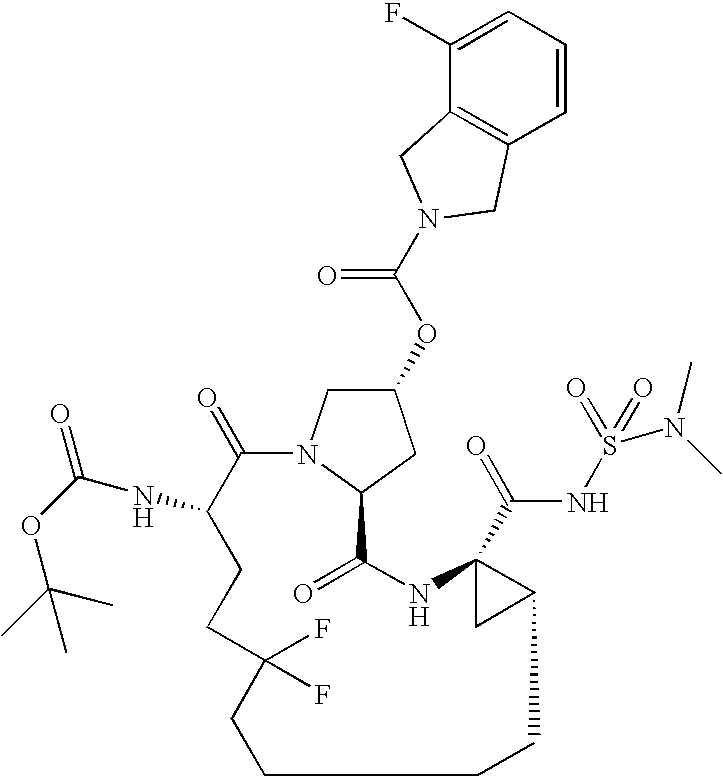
C1(=O)C(NC(=O)OC(C)(C)C)CCC(F)(F)CCCCC2C(C(=O)NS(=O)(=O)N(C)C)(NC(=O)C3N1CC(OC(N1CC4=C(C=CC=C4F)C1)=O)C3)C2
